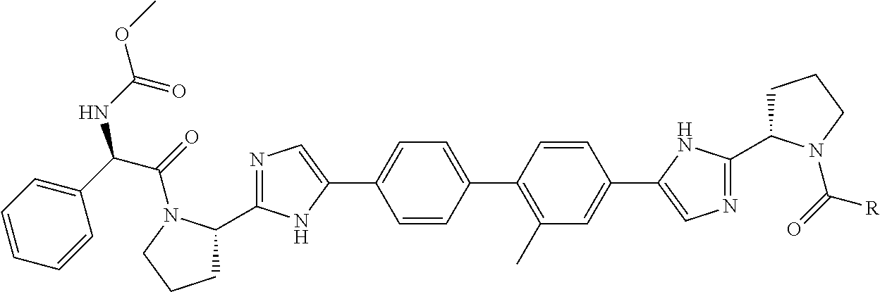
C1C(C2=NC=C(C3=CC=C(C4=C(C)C=C(C5=CN=C(C6CCCN6C(=O)[R])N5)C=C4)C=C3)N2)N(C(=O)C(C2=CC=CC=C2)NC(OC)=O)CC1
